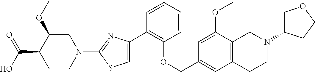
C1(C2=CSC(N3CC(OC)C(C(=O)O)CC3)=N2)=C(OCC2=CC3=C(C(OC)=C2)CN(C2COCC2)CC3)C(C)=CC=C1
